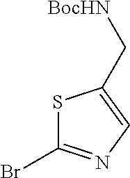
S1C(Br)=NC=C1C[BocHN]
